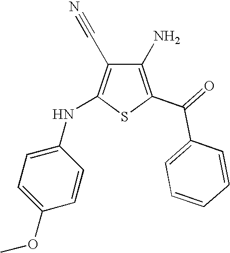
C1(N)=C(C(=O)C2=CC=CC=C2)SC(NC2=CC=C(OC)C=C2)=C1C#N
